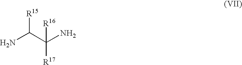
NC(C(N)([R17])[R16])[R15]
